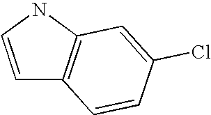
C1=CNC2=C1C=CC(Cl)=C2
